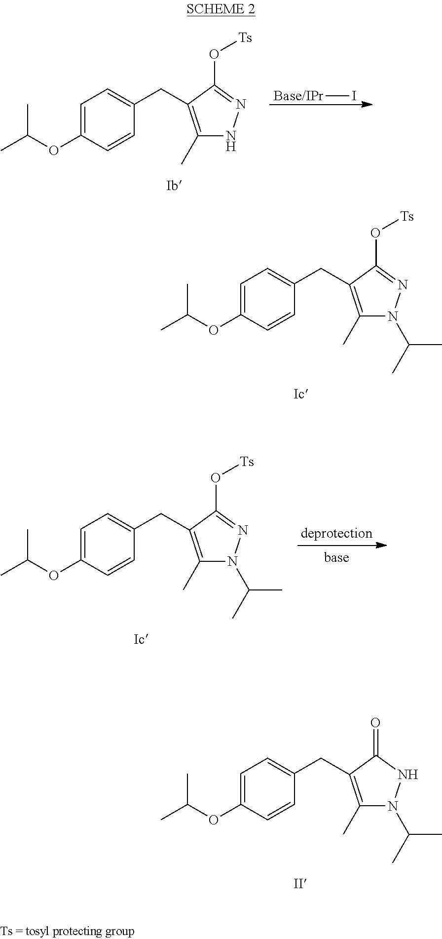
C1=C(OC(C)C)C=CC(CC2=C(C)N(C(C)C)N=C2O[Ts])=C1.C1=C(OC(C)C)C=CC(CC2=C(C)N(C(C)C)NC2=O)=C1.C1=C(OC(C)C)C=CC(CC2=C(C)N(C(C)C)N=C2O[Ts])=C1.C1=C(OC(C)C)C=CC(CC2=C(C)NN=C2O[Ts])=C1.[Base/IPr]I
